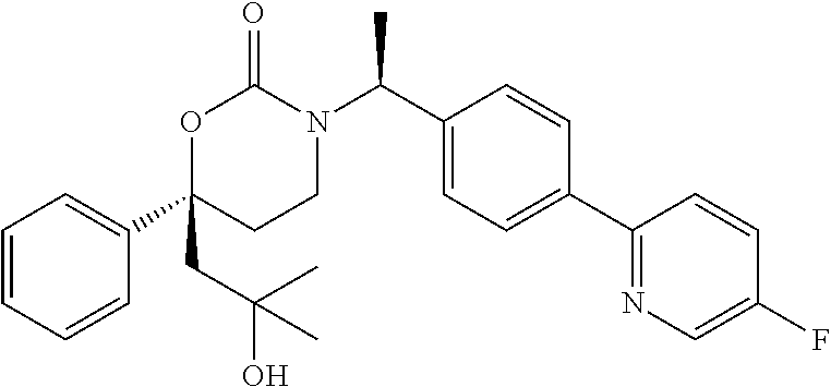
C1=CC=CC(C2(CC(O)(C)C)CCN(C(C3=CC=C(C4=NC=C(F)C=C4)C=C3)C)C(=O)O2)=C1
